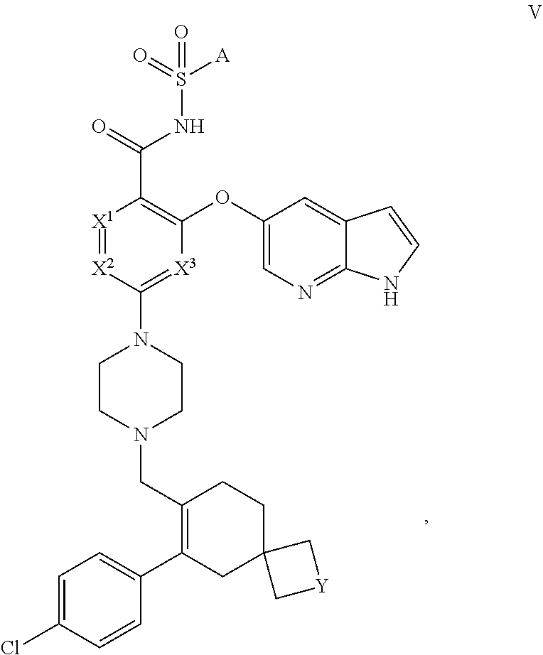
O(C1=C(C(NS(=O)(=O)[A])=O)[X1]=[X2]C(N2CCN(CC3=C(C4=CC=C(Cl)C=C4)CC4(CC3)C[Y]C4)CC2)=[X3]1)C1=CN=C2C(=C1)C=CN2
